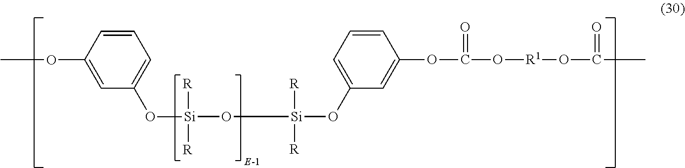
[Si](O[Si]([R])([R])OC1=CC=CC(OC(=O)O[R1]OC(=O)C)=C1)(OC1=CC=CC(OC)=C1)([R])[R]
